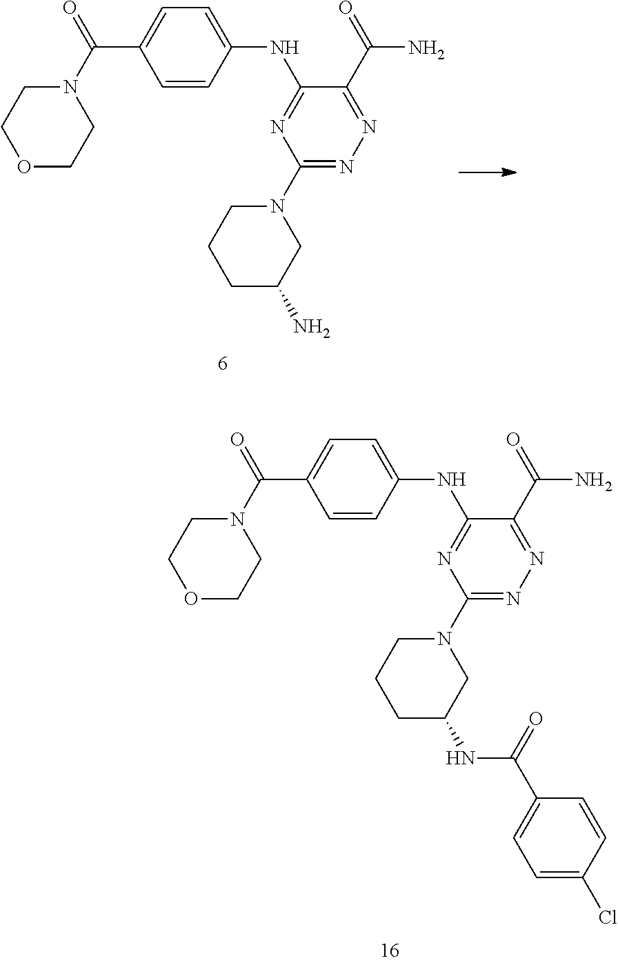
C1=C(C(N2CCOCC2)=O)C=CC(NC2=NC(N3CCCC(N)C3)=NN=C2C(N)=O)=C1.C1=C(C(=O)N2CCOCC2)C=CC(NC2=NC(N3CCCC(NC(C4=CC=C(Cl)C=C4)=O)C3)=NN=C2C(=O)N)=C1
